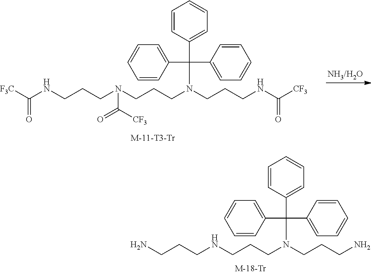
N(CCCN(CCCN(CCCNC([CF3])=O)C(C1=CC=CC=C1)(C1=CC=CC=C1)C1=CC=CC=C1)C([CF3])=O)C([F3C])=O.NCCCNCCCN(CCCN)C(C1=CC=CC=C1)(C1=CC=CC=C1)C1=CC=CC=C1
